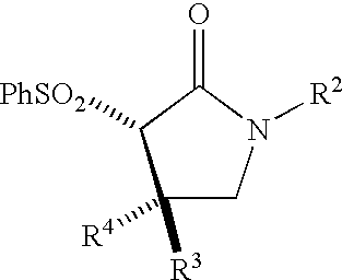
C1([R4])([R3])CN([R2])C(=O)C1[PhSO2]
